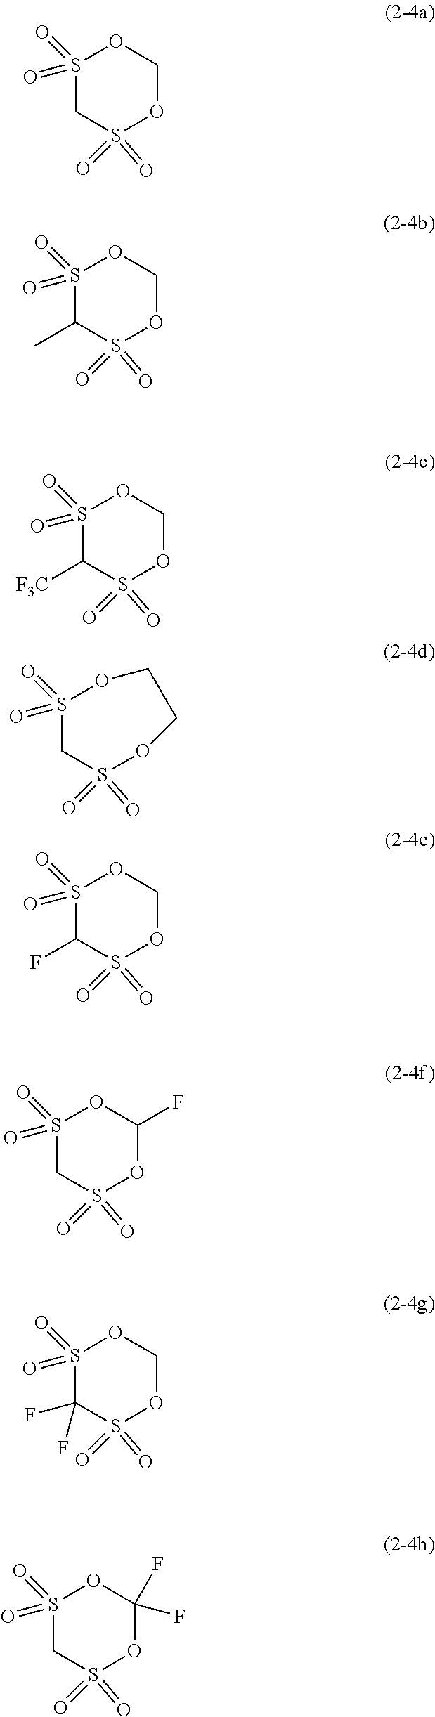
S1(=O)(=O)OCOS(=O)(=O)C1.S1(=O)(=O)OCOS(=O)(=O)C1C.S1(=O)(=O)OCOS(=O)(=O)C1[F3C].S1(=O)(=O)OCCOS(=O)(=O)C1.S1(=O)(=O)OCOS(=O)(=O)C1F.S1(=O)(=O)OC(F)OS(=O)(=O)C1.S1(=O)(=O)OCOS(=O)(=O)C1(F)F.S1(=O)(=O)OC(F)(F)OS(=O)(=O)C1
